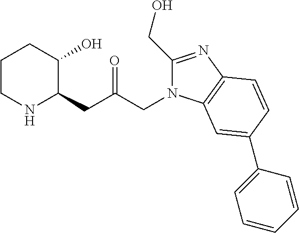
C1CNC(CC(=O)CN2C(CO)=NC3=C2C=C(C2=CC=CC=C2)C=C3)C(O)C1
